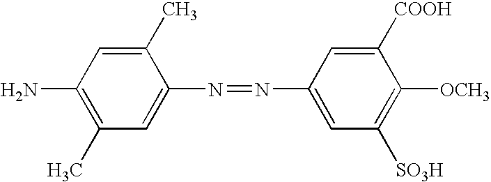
C1(C)=CC(N)=C(C)C=C1N=NC1=CC([SO3H])=C([OCH3])C([COOH])=C1
